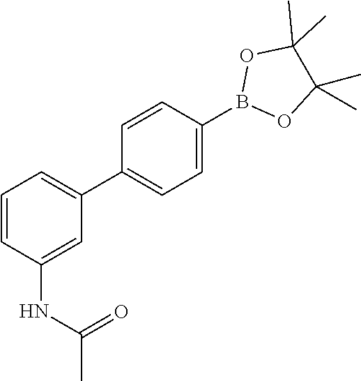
C1=CC(B2OC(C)(C)C(C)(C)O2)=CC=C1C1=CC=CC(NC(=O)C)=C1
